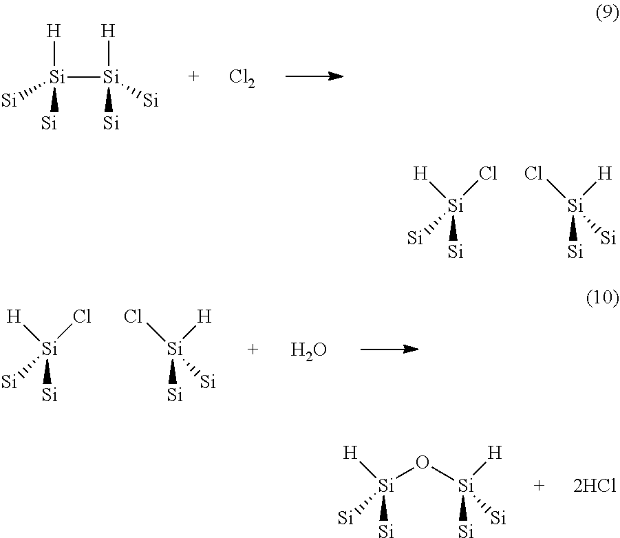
[Si]([Si]([Si])([Si])[H])([Si])([Si])[H].[Cl2].[Si]([Si])([Si])([H])Cl.[Si]([Si])([Si])([H])Cl.[Si]([Si])([Si])([H])Cl.[Si]([Si])([Si])([H])Cl.O.[2HCl].[Si]([Si])([Si])([H])O[Si]([Si])([Si])[H]
